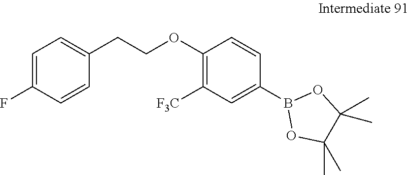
C1=C(F)C=CC(CCOC2=C([F3C])C=C(B3OC(C)(C)C(C)(C)O3)C=C2)=C1
